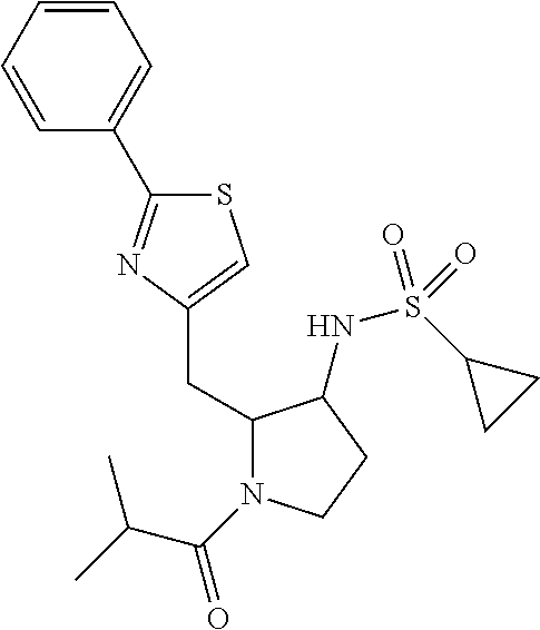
S1C(C2=CC=CC=C2)=NC(CC2N(C(=O)C(C)C)CCC2NS(C2CC2)(=O)=O)=C1
